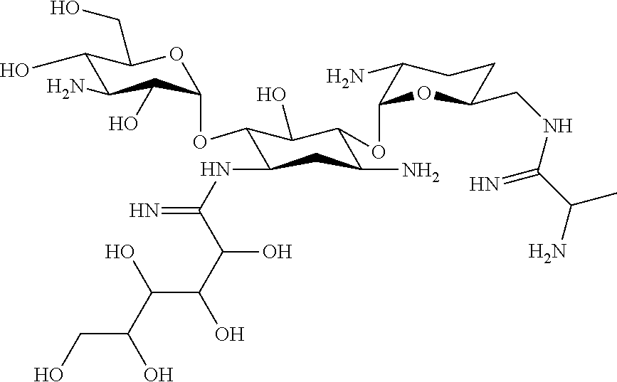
C1(O)C(N)C(O)C(OC2C(NC(=N)C(C(O)C(O)C(O)CO)O)CC(N)C(OC3OC(CNC(C(N)C)=N)CCC3N)C2O)OC1CO
